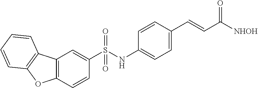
C12=C(C=C(S(NC3=CC=C(C=CC([NHOH])=O)C=C3)(=O)=O)C=C1)C1=C(O2)C=CC=C1
